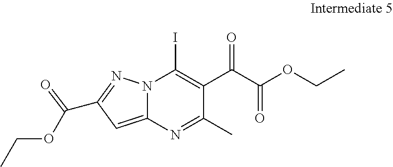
N12C(=CC(C(OCC)=O)=N1)N=C(C)C(C(C(OCC)=O)=O)=C2I
